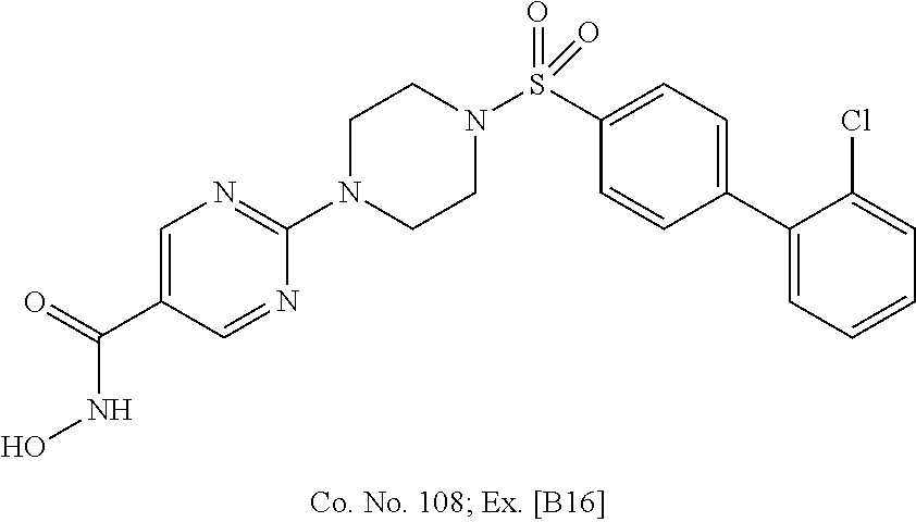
N1(C2=NC=C(C(NO)=O)C=N2)CCN(S(C2=CC=C(C3=CC=CC=C3Cl)C=C2)(=O)=O)CC1
